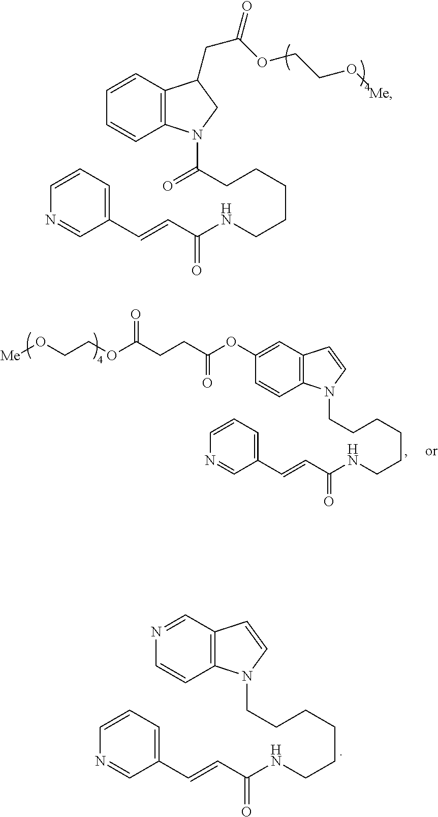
C1(C=CC(NCCCCCC(N2C3=C(C(CC(=O)OCCO[Me])C2)C=CC=C3)=O)=O)=CC=CN=C1.C1(C=CC(NCCCCCCN2C3=C(C=C2)C=C(OC(CCC(OCCO[Me])=O)=O)C=C3)=O)=CC=CN=C1.C1(C=CC(NCCCCCCN2C3=C(C=C2)C=NC=C3)=O)=CC=CN=C1
